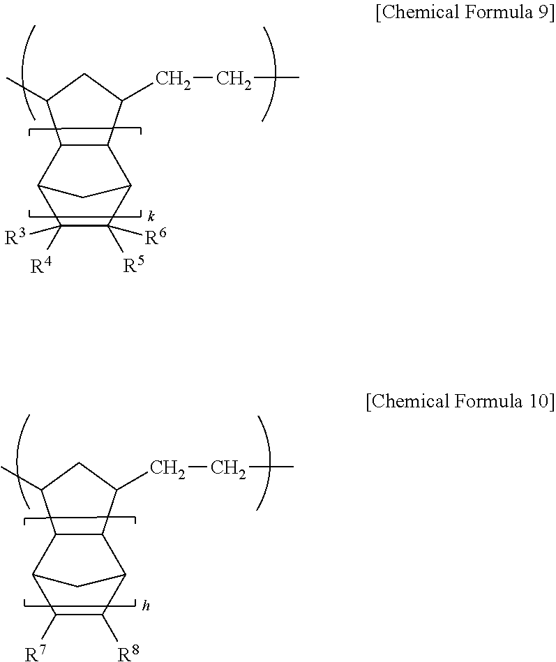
C12C(C(CCC)CC1C)C1C([R5])([R6])C([R4])([R3])C2C1.C12C(C(CCC)CC1C)C1C([R8])C([R7])C2C1
